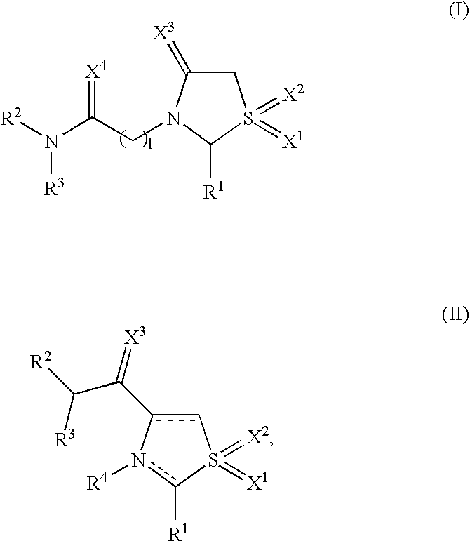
C1C(=[X3])N(CC(N([R2])[R3])=[X4])C([R1])S1(=[X2])=[X1].c1c(C(C([R2])[R3])=[X3])-n([R4])c([R1])S1(=[X2])=[X1]
